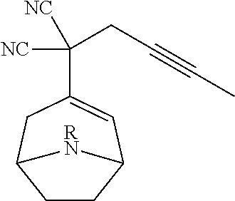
C1(C(CC#CC)([NC])[NC])=CC2CCC(C1)[RN]2
